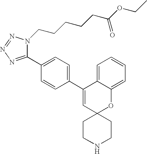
C1(C2=CC=C(C3=CC4(OC5=CC=CC=C35)CCNCC4)C=C2)=NN=NN1CCCCCC(=O)OCC
